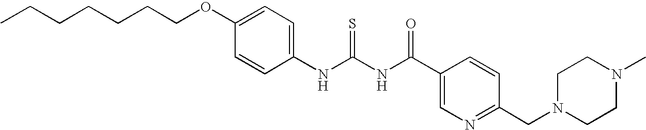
N1(C)CCN(CC2=NC=C(C(NC(NC3=CC=C(OCCCCCCC)C=C3)=S)=O)C=C2)CC1
